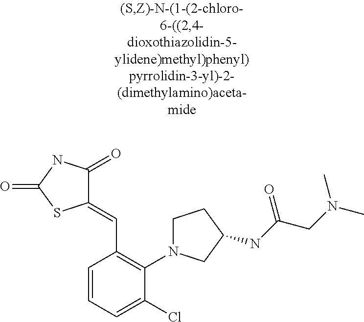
C1(=CC2=C(N3CCC(NC(CN(C)C)=O)C3)C(Cl)=CC=C2)C(=O)NC(=O)S1
